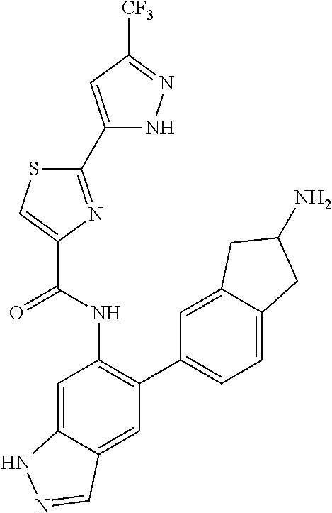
C1(C2=NC(C(NC3=C(C4=CC=C5C(=C4)CC(N)C5)C=C4C(=C3)NN=C4)=O)=CS2)=CC([CF3])=NN1
